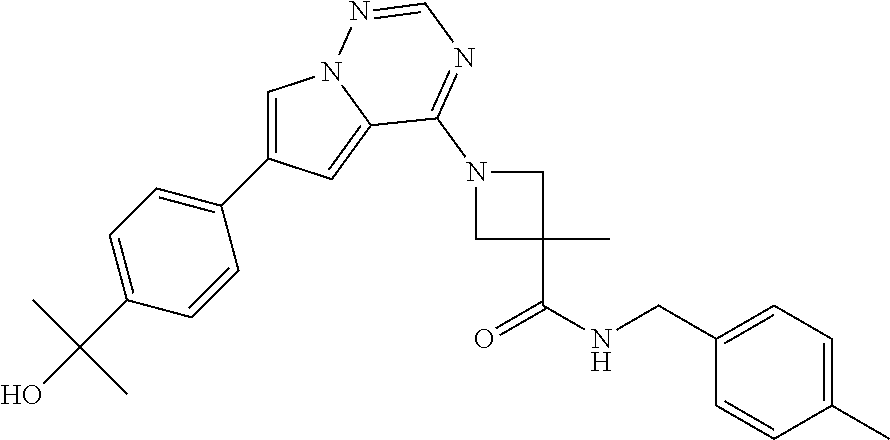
C1=C(C2=CC=C(C(O)(C)C)C=C2)C=C2N1N=CN=C2N1CC(C(NCC2=CC=C(C)C=C2)=O)(C)C1
